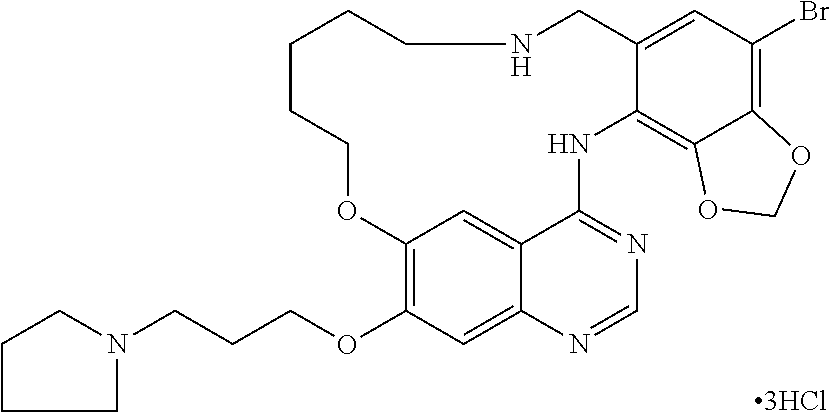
C1CCN(CCCOC2=C3C=C4C(=C2)N=CN=C4NC2=C4C(=C(Br)C=C2CNCCCCCO3)OCO4)C1
